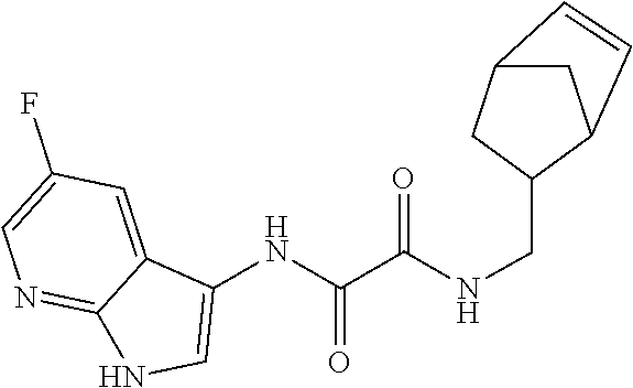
C1(CNC(C(NC2=CNC3=NC=C(F)C=C32)=O)=O)CC2C=CC1C2
